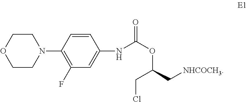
C1=CC(N2CCOCC2)=C(F)C=C1NC(OC(C[NHCOCH3])CCl)=O
